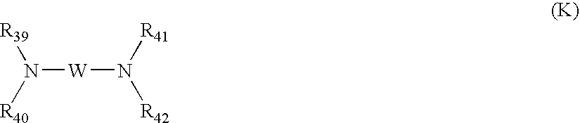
N([W]N([R42])[R41])([R39])[R40]
